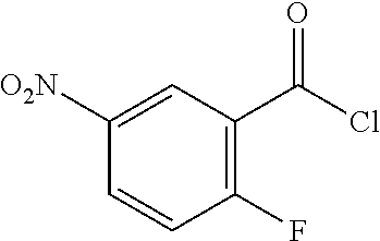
C1(F)=C(C(Cl)=O)C=C([O2N])C=C1
